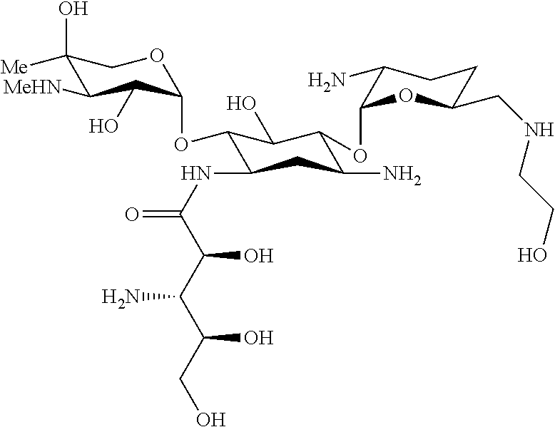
C1(O)([Me])C([MeHN])C(O)C(OC2C(NC(=O)C(C(C(CO)O)N)O)CC(N)C(OC3C(N)CCC(CNCCO)O3)C2O)OC1
